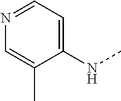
C1(NC)=CC=NC=C1C
